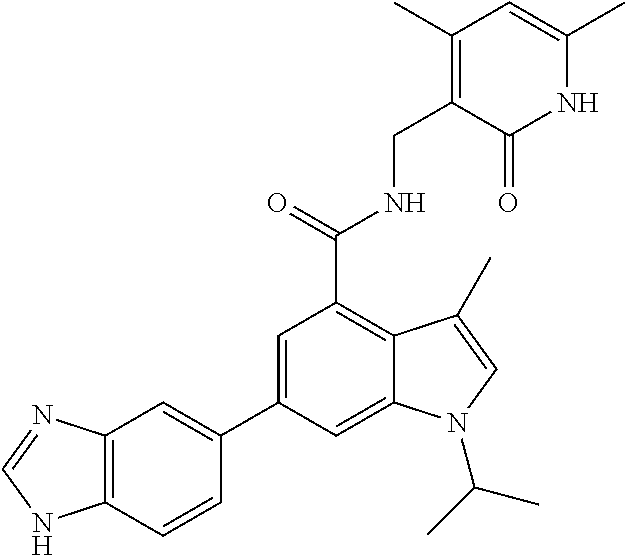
N1C(C)=CC(C)=C(CNC(C2=C3C(=CC(C4=CC5=C(C=C4)NC=N5)=C2)N(C(C)C)C=C3C)=O)C1=O
